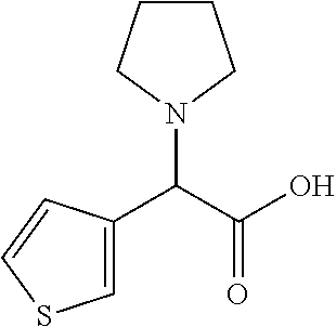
C1(C(C(O)=O)N2CCCC2)=CSC=C1
